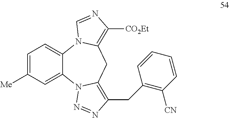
C1=C([Me])C=C2C(=C1)N1C(=C([CO2Et])N=C1)CC1=C(CC3=C([CN])C=CC=C3)N=NN21
